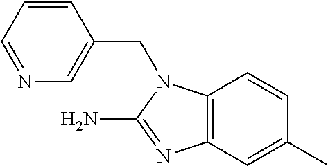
C12=C(C=C(C)C=C1)N=C(N)N2CC1=CN=CC=C1
